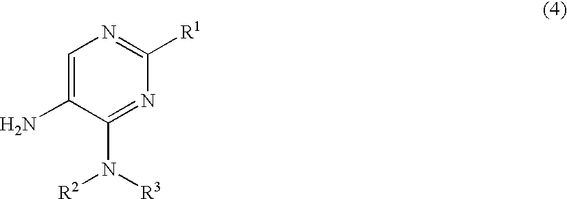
C1=C(N)C(N([R3])[R2])=NC([R1])=N1
